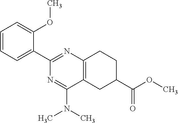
C1=CC=C(C2=NC3=C(C(N(C)C)=N2)CC(C(=O)OC)CC3)C(OC)=C1
